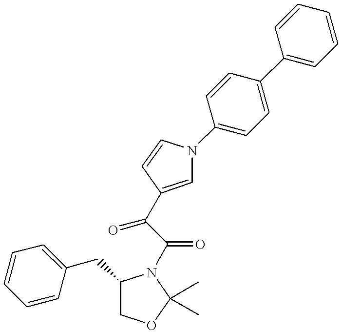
C1=CC=CC(CC2COC(C)(C)N2C(C(=O)C2=CN(C3=CC=C(C4=CC=CC=C4)C=C3)C=C2)=O)=C1
